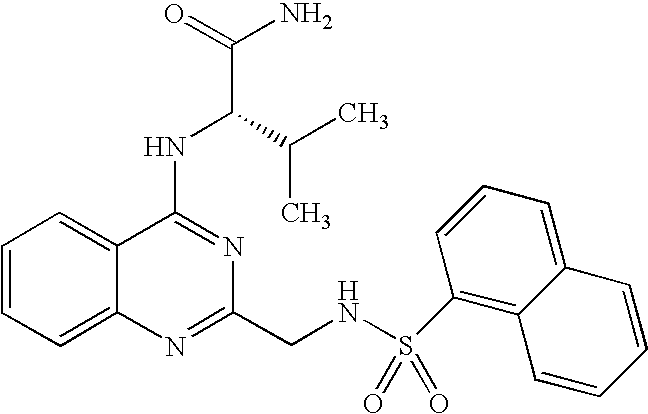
C12=CC=CC=C1C(NC(C(N)=O)C(C)C)=NC(CNS(=O)(=O)C1=C3C(=CC=C1)C=CC=C3)=N2
